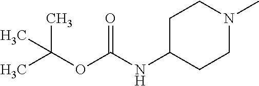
C1C(NC(OC(C)(C)C)=O)CCN(C)C1
